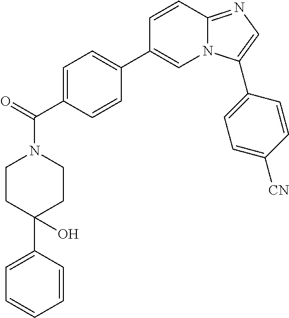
N1(C(=O)C2=CC=C(C3=CN4C(=NC=C4C4=CC=C([CN])C=C4)C=C3)C=C2)CCC(C2=CC=CC=C2)(O)CC1
